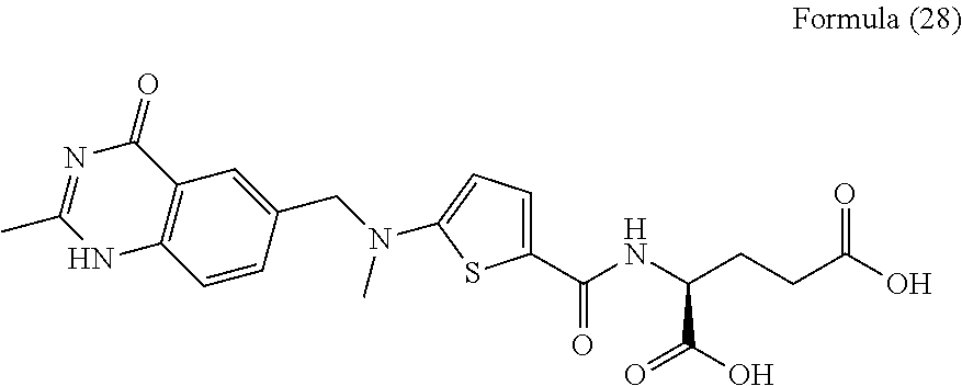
C1=CC(CN(C)C2=CC=C(C(NC(CCC(O)=O)C(=O)O)=O)S2)=CC2=C1NC(C)=NC2=O
